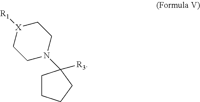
C1N(C2([R3])CCCC2)CC[X]([R1])C1
